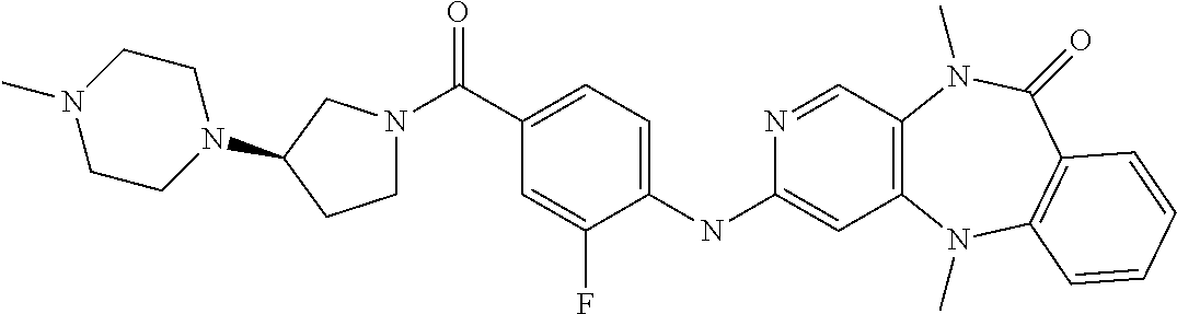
C1(NC2=CC3=C(C=N2)N(C)C(=O)C2=C(N3C)C=CC=C2)=CC=C(C(=O)N2CCC(N3CCN(C)CC3)C2)C=C1F
